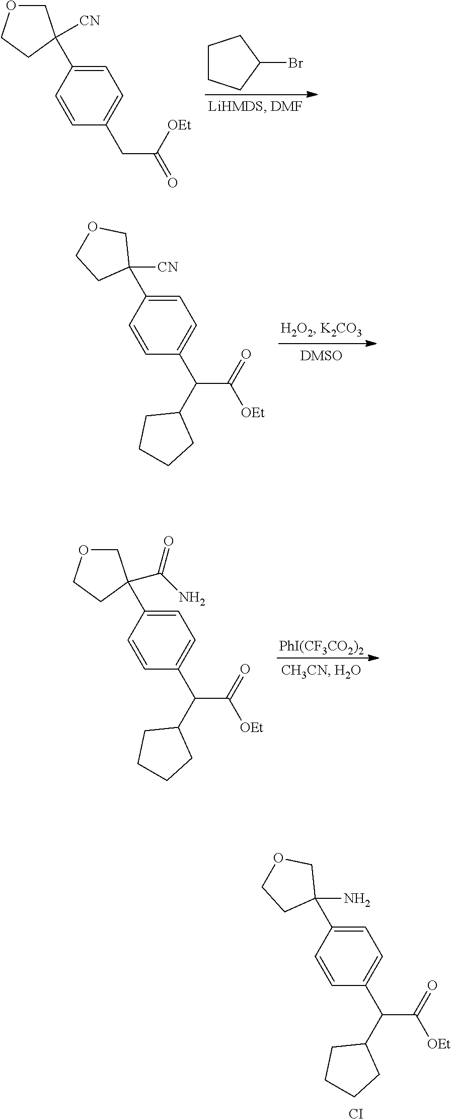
C1=C(C2([CN])COCC2)C=CC(CC(=O)[OEt])=C1.C1CCC(Br)C1.C1=C(C2([CN])COCC2)C=CC(C(C(=O)[OEt])C2CCCC2)=C1.C1=C(C2(C(=O)N)COCC2)C=CC(C(C(=O)[OEt])C2CCCC2)=C1.[PhI(CF3CO2)2].C1=C(C2(N)COCC2)C=CC(C(C(=O)[OEt])C2CCCC2)=C1.[CI]
